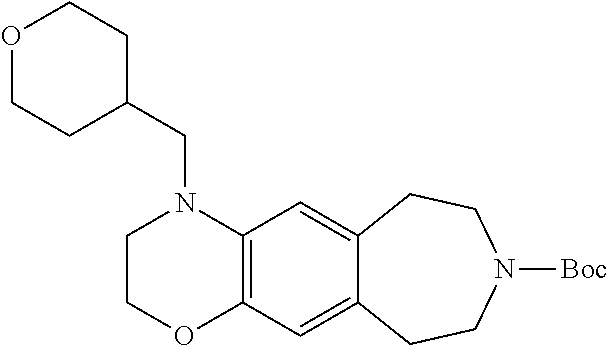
C12=C(C=C3C(=C1)CCN([Boc])CC3)N(CC1CCOCC1)CCO2
